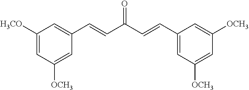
C1([OCH3])=CC(C=CC(=O)C=CC2=CC([H3CO])=CC([OCH3])=C2)=CC([OCH3])=C1
